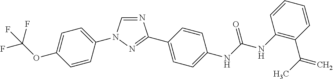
C1=C(N2C=NC(C3=CC=C(NC(NC4=C(C(C)=C)C=CC=C4)=O)C=C3)=N2)C=CC(OC(F)(F)F)=C1
